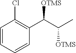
C1=CC(Cl)=C(C(C(C)[OTMS])[OTMS])C=C1
